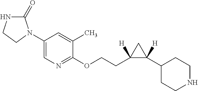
C1(N2C(=O)NCC2)=CN=C(OCCC2([H])C([H])(C3CCNCC3)C2)C(C)=C1
